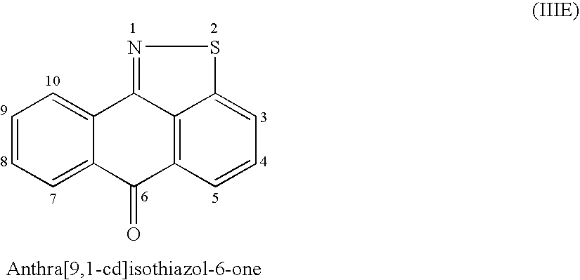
C12=CC=CC=C1C(=O)C1=C3C2=NSC3=CC=C1
